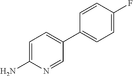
C1(C2=CC=C(N)N=C2)=CC=C(F)C=C1
